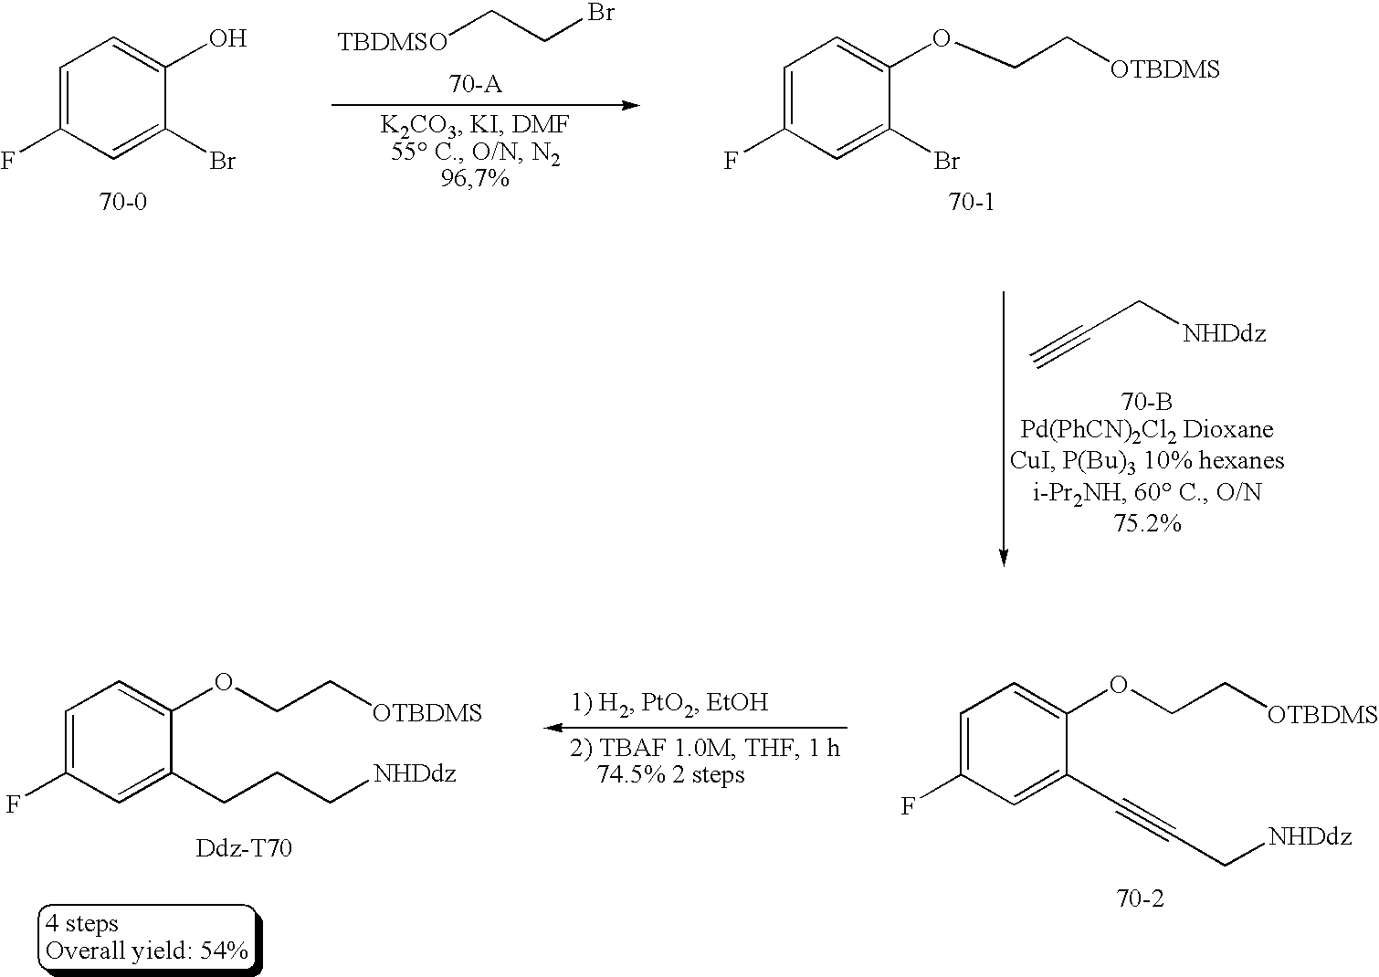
[TBDMSO]CCBr.C1=C(F)C=C(Br)C(O)=C1.[70-0].C1=C(F)C=C(Br)C(OCC[OTBDMS])=C1.[70-1].C#CC[NHDdz].[70-B].C1=C(F)C=C(C#CC[NHDdz])C(OCC[OTBDMS])=C1.C1=C(F)C=C(CCC[NHDdz])C(OCC[OTBDMS])=C1
